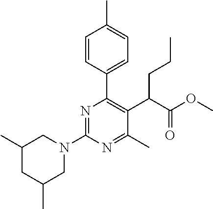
C1(C)CC(C)CN(C2=NC(C3=CC=C(C)C=C3)=C(C(C(OC)=O)CCC)C(C)=N2)C1
